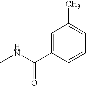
C1=C(C(NC)=O)C=CC=C1C
